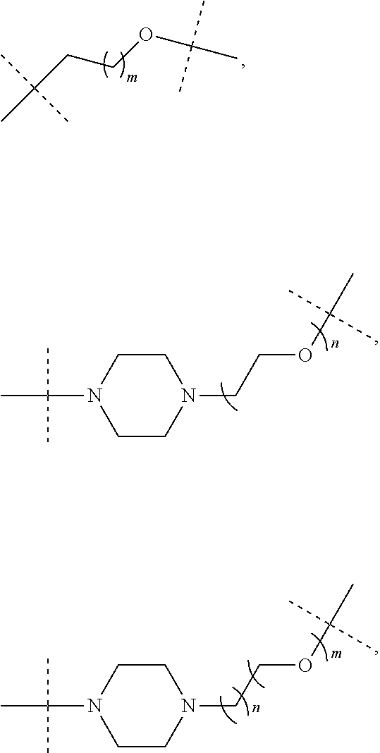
CC(CCOC(C)(C)C)(C)C.CC(N1CCN(CCOC(C)(C)C)CC1)(C)C.CC(N1CCN(CCOC(C)(C)C)CC1)(C)C
